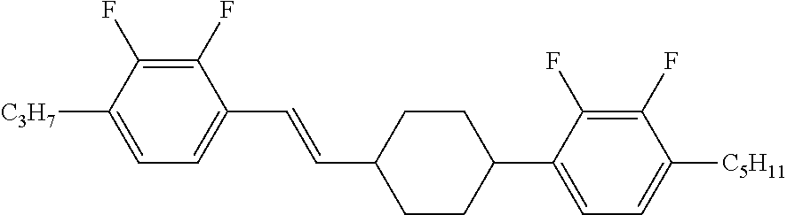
C1(F)=C(F)C([C3H7])=CC=C1C=CC1CCC(C2=CC=C([C5H11])C(F)=C2F)CC1
